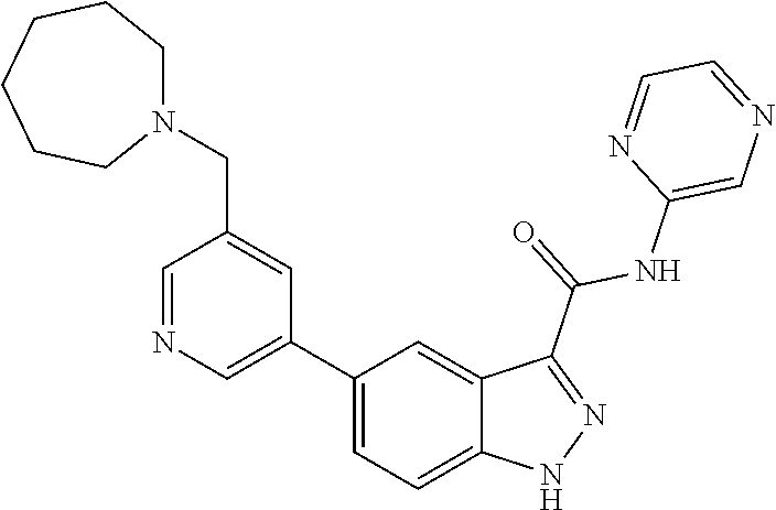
C1(C2=CN=CC(CN3CCCCCC3)=C2)=CC=C2C(=C1)C(C(=O)NC1=CN=CC=N1)=NN2
